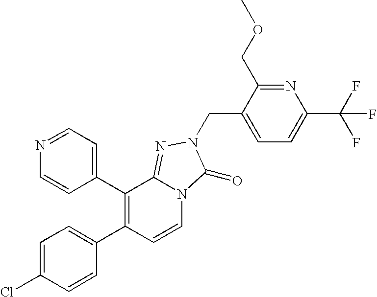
C1(C2=C(C3=CC=C(Cl)C=C3)C=CN3C2=NN(CC2=CC=C(C(F)(F)F)N=C2COC)C3=O)=CC=NC=C1
